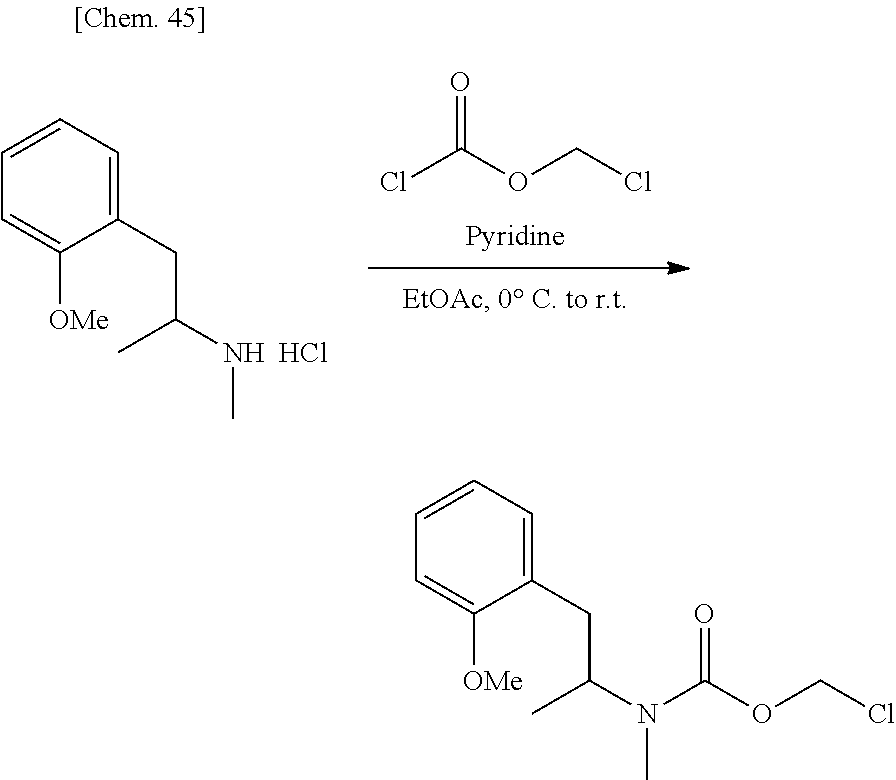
ClC(OCCl)=O.Cl.C1=C([OMe])C(CC(NC)C)=CC=C1.C1=C([OMe])C(CC(C)N(C)C(OCCl)=O)=CC=C1
